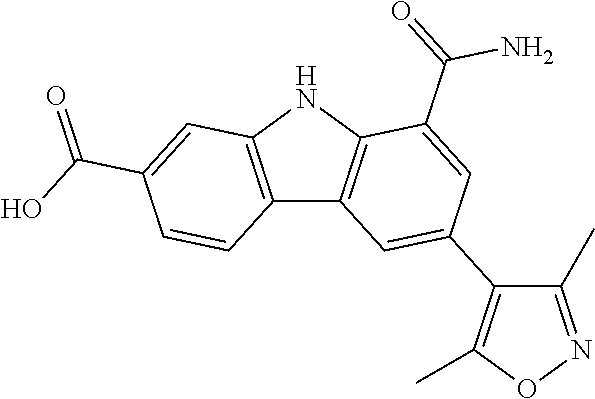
C12=C(NC3=C1C=C(C1=C(C)ON=C1C)C=C3C(N)=O)C=C(C(=O)O)C=C2
